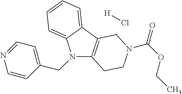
C12=C(C3=CC=CC=C3N1CC1=CC=NC=C1)CN(C(OCC)=O)CC2.[H]Cl
